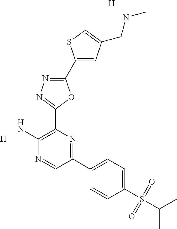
[H].C1(C2=CC(CNC)=CS2)=NN=C(C2=C(N)N=CC(C3=CC=C(S(C(C)C)(=O)=O)C=C3)=N2)O1.[H]
